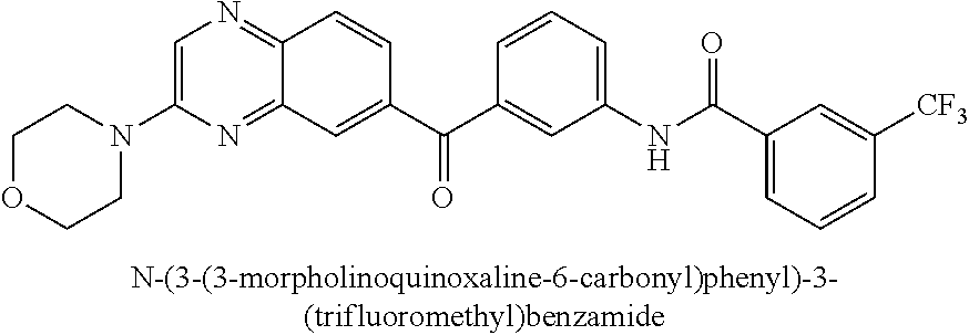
C1=C(N2CCOCC2)N=C2C(=N1)C=CC(C(C1=CC(NC(C3=CC=CC([CF3])=C3)=O)=CC=C1)=O)=C2
